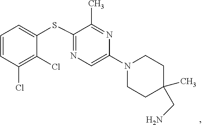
C1=C(N2CCC(C)(CN)CC2)N=C(C)C(SC2=CC=CC(Cl)=C2Cl)=N1
